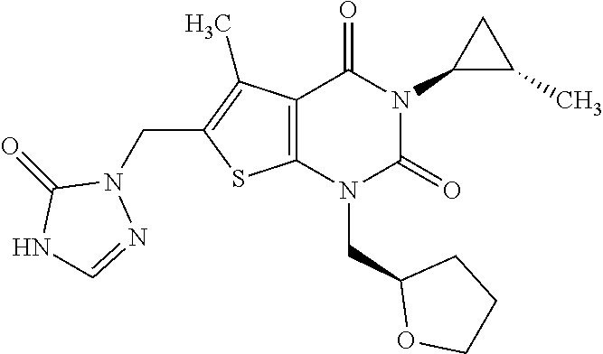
C12=C(N(CC3OCCC3)C(=O)N(C3C(C)C3)C1=O)SC(CN1C(=O)NC=N1)=C2C
